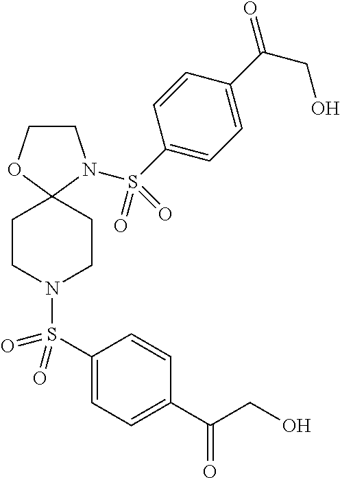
C1COC2(N1S(C1=CC=C(C(=O)CO)C=C1)(=O)=O)CCN(S(C1=CC=C(C(CO)=O)C=C1)(=O)=O)CC2
